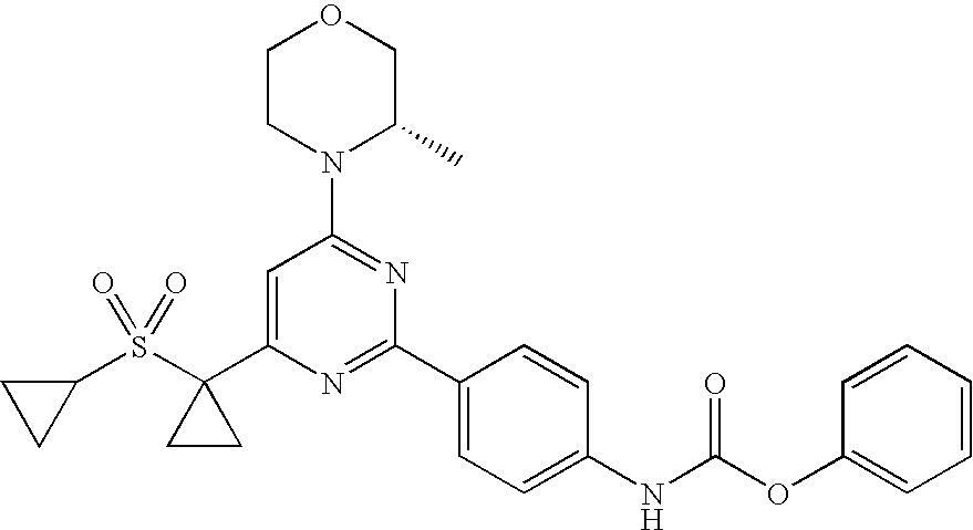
C1(S(C2(C3=CC(N4C(C)COCC4)=NC(C4=CC=C(NC(OC5=CC=CC=C5)=O)C=C4)=N3)CC2)(=O)=O)CC1
